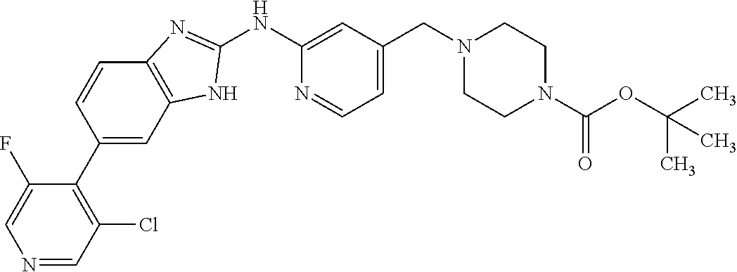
N1=CC(Cl)=C(C2=CC3=C(C=C2)N=C(NC2=CC(CN4CCN(C(OC(C)(C)C)=O)CC4)=CC=N2)N3)C(F)=C1
